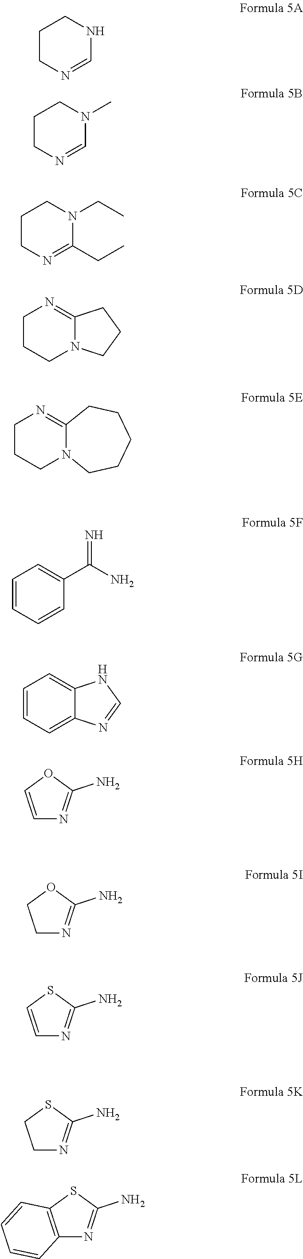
C1CN=CNC1.C1CN=CN(C)C1.C1CN=C(CC)N(CC)C1.C1CCN2C(=N1)CCC2.C1CCN2C(=N1)CCCCC2.C1=CC=CC(C(=N)N)=C1.C1=CC=C2C(=C1)NC=N2.C1=COC(N)=N1.C1N=C(N)OC1.C1=CSC(N)=N1.C1N=C(N)SC1.C12=C(SC(N)=N1)C=CC=C2
